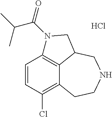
C1=CC(Cl)=C2C3=C1N(C(=O)C(C)C)CC3CNCC2.Cl
